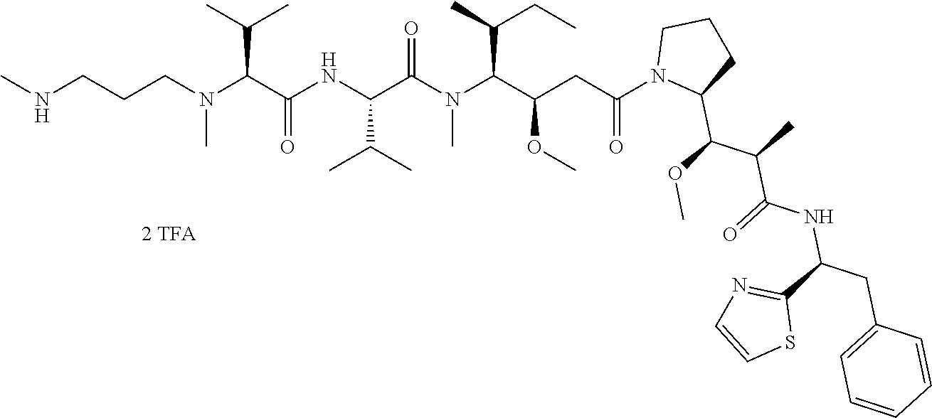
C(NC)CCN(C)C(C(=O)NC(C(C)C)C(N(C)C(C(OC)CC(=O)N1C(C(OC)C(C)C(=O)NC(C2=NC=CS2)CC2=CC=CC=C2)CCC1)C(C)CC)=O)C(C)C
